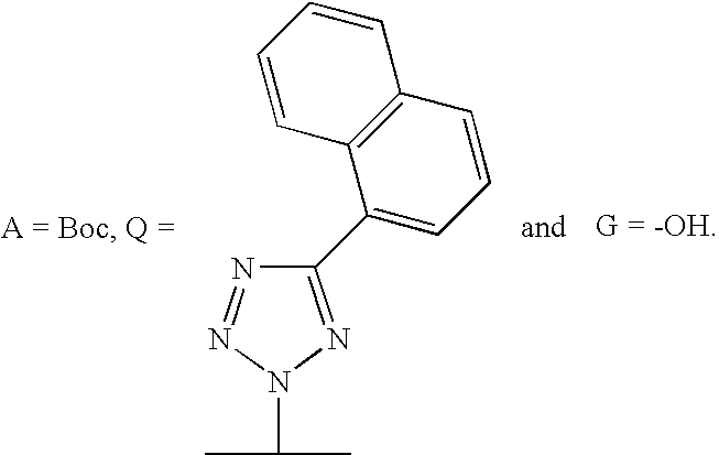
N1=NN(C(C)C)N=C1C1=CC=CC2=C1C=CC=C2
